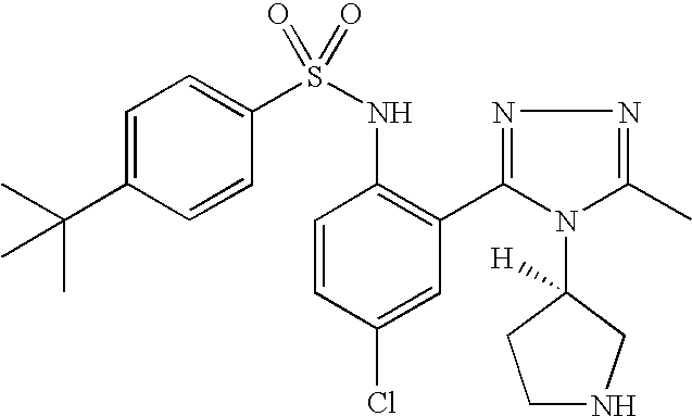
C1=C(C(C)(C)C)C=CC(S(NC2=C(C3=NN=C(C)N3C3([H])CCNC3)C=C(Cl)C=C2)(=O)=O)=C1
